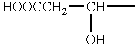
[HOOCCH2]C(C)O
